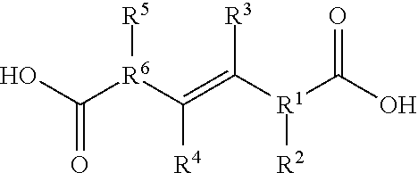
O=C(O)[R1](C(=C([R6](C(O)=O)[R5])[R4])[R3])[R2]
